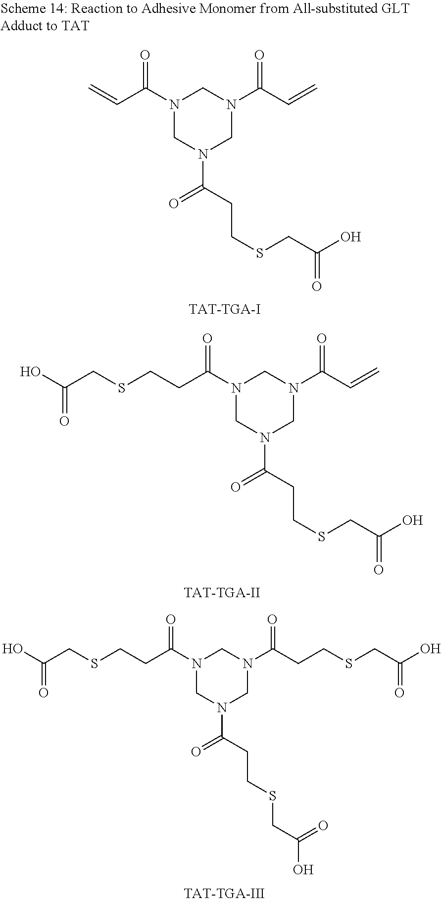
N1(C(CCSCC(O)=O)=O)CN(C(CCSCC(O)=O)=O)CN(C(C=C)=O)C1.N1(C(CCSCC(O)=O)=O)CN(C(CCSCC(O)=O)=O)CN(C(CCSCC(O)=O)=O)C1.N1(C(C=C)=O)CN(C(CCSCC(O)=O)=O)CN(C(C=C)=O)C1
